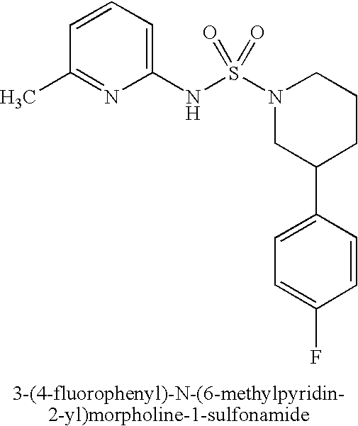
C1=CC=C(NS(N2CC(C3=CC=C(F)C=C3)CCC2)(=O)=O)N=C1C
